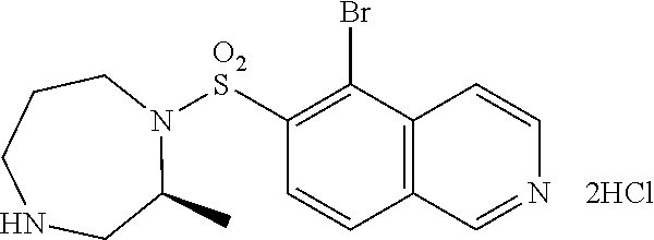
N1([O2S]C2=C(Br)C3=C(C=C2)C=NC=C3)CCCNCC1C
